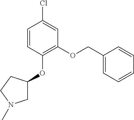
C1=CC(OC2CN(C)CC2)=C(OCC2=CC=CC=C2)C=C1Cl
